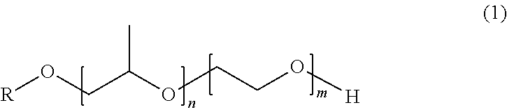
[R]OCC(OCCO[H])C
